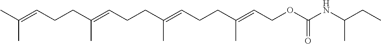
CC(=CCCC(=CCCC(=CCCC(=CCOC(NC(CC)C)=O)C)C)C)C
